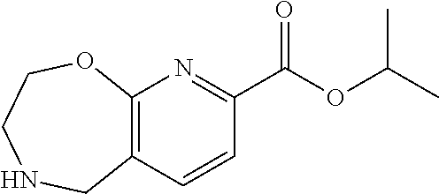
C12=C(C=CC(C(OC(C)C)=O)=N1)CNCCO2
